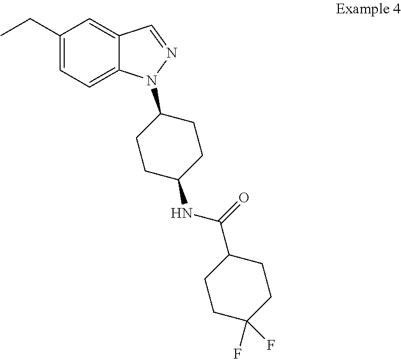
C1(CC)=CC=C2C(=C1)C=NN2C1CCC(NC(C2CCC(F)(F)CC2)=O)CC1
